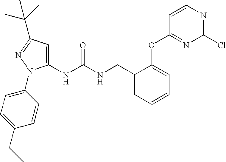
C1(NC(NCC2=CC=CC=C2OC2=NC(Cl)=NC=C2)=O)=CC(C(C)(C)C)=NN1C1=CC=C(CC)C=C1
